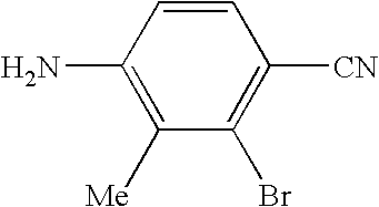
C1(N)=C([Me])C(Br)=C([CN])C=C1
